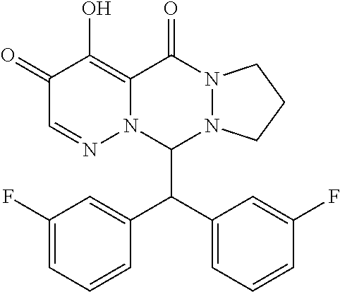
C1(=O)C=NN2C(=C1O)C(=O)N1N(C2C(C2=CC=CC(F)=C2)C2=CC(F)=CC=C2)CCC1
